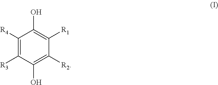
C1([R4])=C([R3])C(O)=C([R2])C([R1])=C1O
